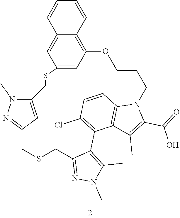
C12=CC(=C3C(=C1)C=CC=C3)OCCCN1C3=C(C(=C(Cl)C=C3)C3=C(C)N(C)N=C3CSCC3=NN(C)C(=C3)CS2)C(C)=C1C(=O)O
